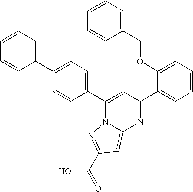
C12=CC(C(O)=O)=NN1C(C1=CC=C(C3=CC=CC=C3)C=C1)=CC(C1=CC=CC=C1OCC1=CC=CC=C1)=N2
